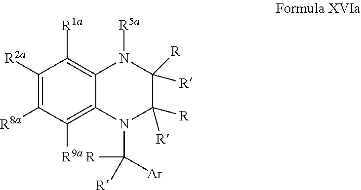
C1([R2a])=C([R8a])C([R9a])=C2C(=C1[R1a])N([R5a])C([R])([R])C([R])([R])N2C([R])([R])[Ar]
